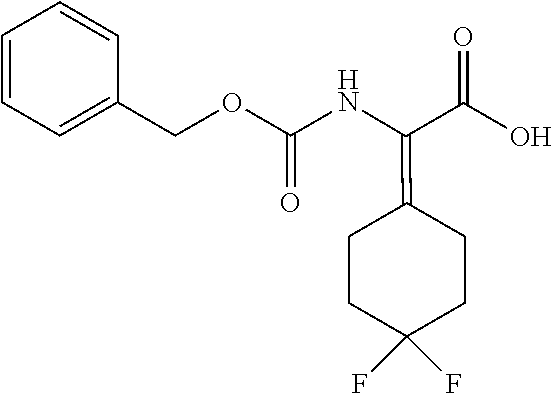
C1C(F)(F)CCC(=C(NC(=O)OCC2=CC=CC=C2)C(=O)O)C1
